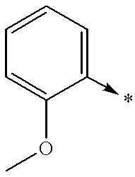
C1=CC=C(->*)C(OC)=C1
